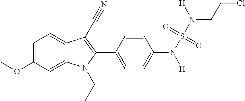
C1=C(OC)C=C2C(=C1)C(C#N)=C(C1=CC=C(N(S(N(CCCl)[H])(=O)=O)[H])C=C1)N2CC
